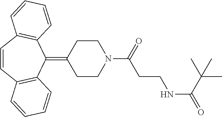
C1=CC2=C(C(=C3CCN(C(=O)CCNC(=O)C(C)(C)C)CC3)C3=C1C=CC=C3)C=CC=C2
